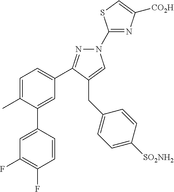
C1(N2N=C(C3=CC=C(C)C(C4=CC(F)=C(F)C=C4)=C3)C(CC3=CC=C([SO2NH2])C=C3)=C2)=NC([CO2H])=CS1
